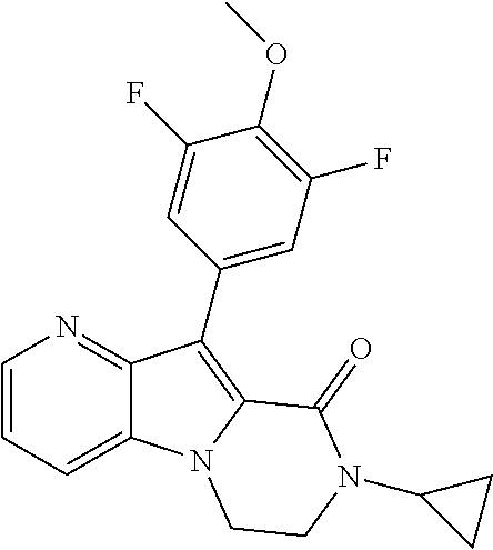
N1=C2C(=CC=C1)N1C(=C2C2=CC(F)=C(OC)C(F)=C2)C(=O)N(C2CC2)CC1
